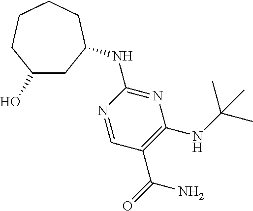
N1=CC(C(N)=O)=C(NC(C)(C)C)N=C1NC1CC(O)CCCC1
